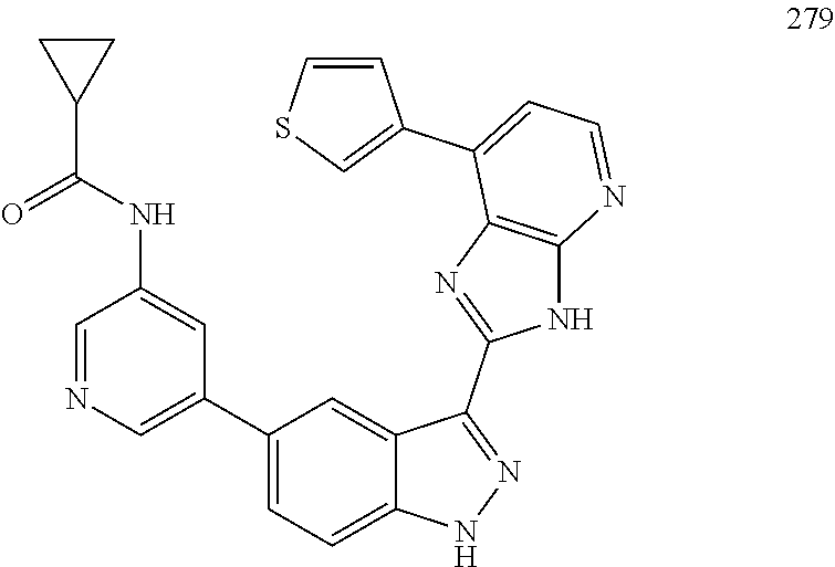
C1(NC(C2CC2)=O)=CC(C2=CC=C3C(=C2)C(C2=NC4=C(N2)N=CC=C4C2=CSC=C2)=NN3)=CN=C1
